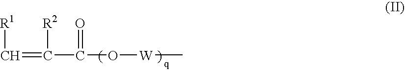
C(=C(C(O[W]C)=O)[R2])[R1]
